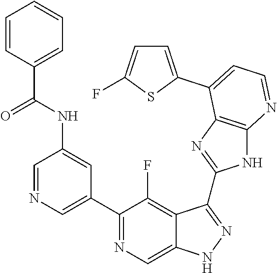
C1=NC=C(C2=NC=C3C(=C2F)C(C2=NC4=C(N2)N=CC=C4C2=CC=C(F)S2)=NN3)C=C1NC(=O)C1=CC=CC=C1
